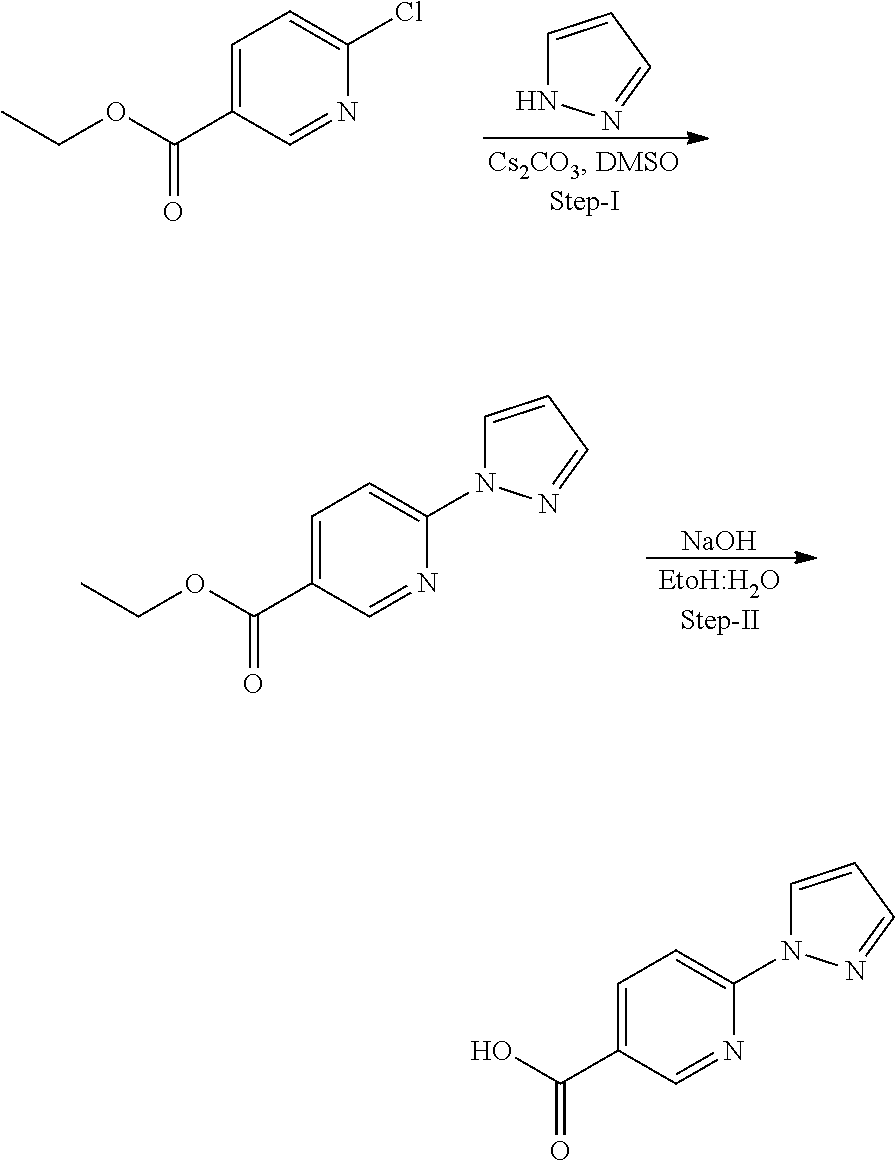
C1=CC=NN1.C1=C(C(OCC)=O)C=NC(Cl)=C1.[NaOH].C1=C(C(OCC)=O)C=NC(N2C=CC=N2)=C1.C1=C(C(O)=O)C=NC(N2C=CC=N2)=C1
